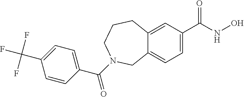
C12=CC=C(C(NO)=O)C=C1CCCN(C(C1=CC=C(C(F)(F)F)C=C1)=O)C2
